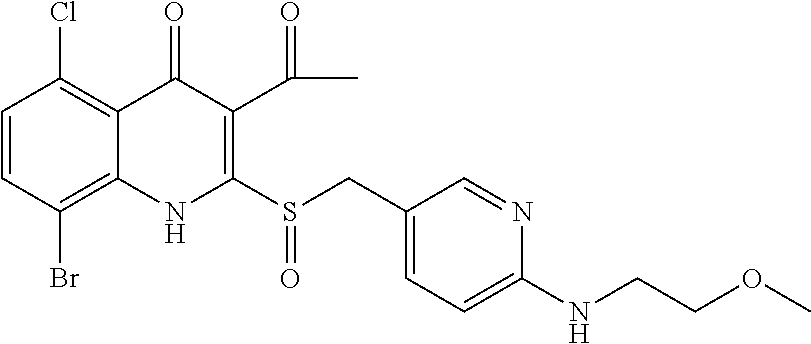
C1=CC(Br)=C2C(=C1Cl)C(=O)C(C(=O)C)=C(S(CC1=CC=C(NCCOC)N=C1)=O)N2
